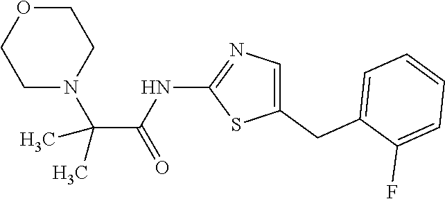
C1(CC2=CC=CC=C2F)=CN=C(NC(C(C)(C)N2CCOCC2)=O)S1
